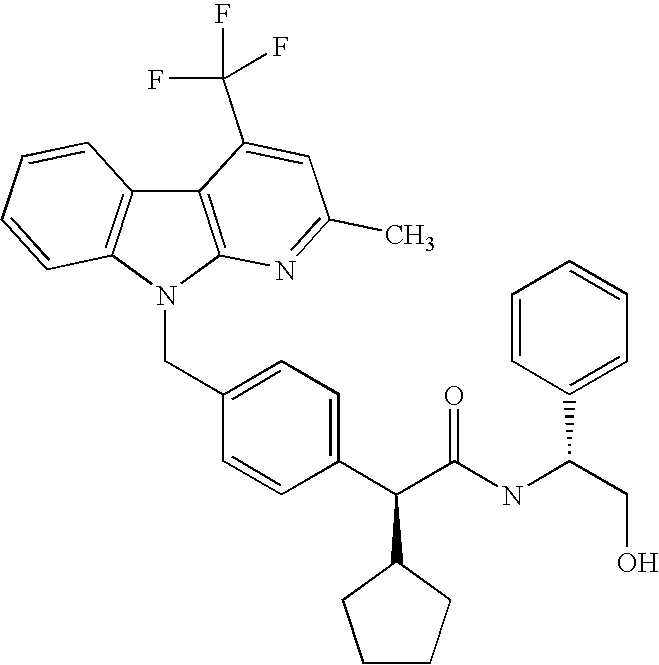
C(C1=CC=C(C(C(NC(C2=CC=CC=C2)CO)=O)C2CCCC2)C=C1)N1C2=C(C3=C1C=CC=C3)C(C(F)(F)F)=CC(C)=N2
